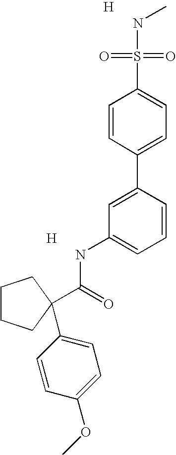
[H].C1=C(C2=CC=C(S(=O)(=O)NC)C=C2)C=CC=C1NC(=O)C1(C2=CC=C(OC)C=C2)CCCC1.[H]
